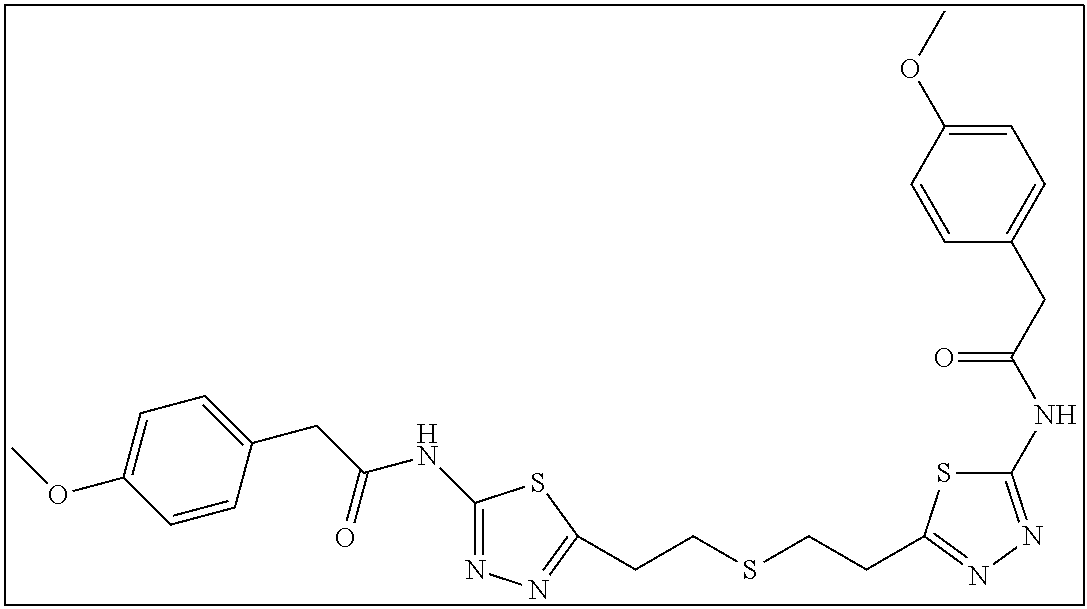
C1(NC(CC2=CC=C(OC)C=C2)=O)=NN=C(CCSCCC2=NN=C(NC(CC3=CC=C(OC)C=C3)=O)S2)S1
